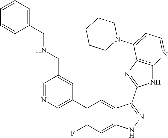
C1=NC=C(C2=C(F)C=C3C(=C2)C(C2=NC4=C(N2)N=CC=C4N2CCCCC2)=NN3)C=C1CNCC1=CC=CC=C1
